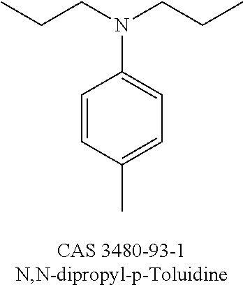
CCCN(CCC)C1=CC=C(C)C=C1
